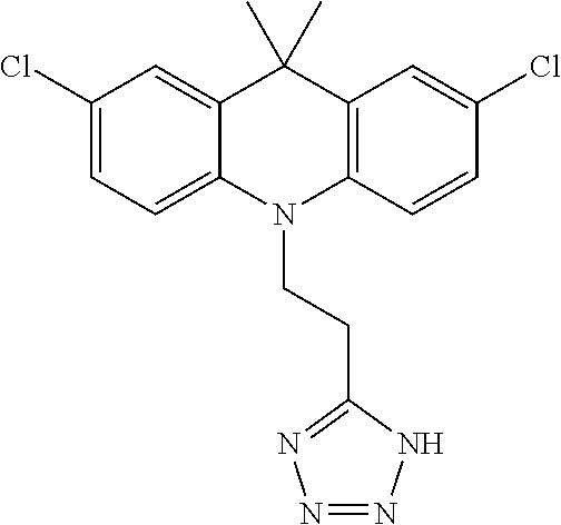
C1(Cl)=CC=C2C(=C1)C(C)(C)C1=C(N2CCC2=NN=NN2)C=CC(Cl)=C1
